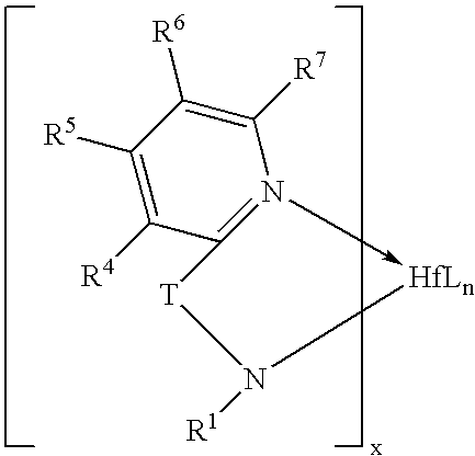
N12->[HfLn]N([R1])[T]C=1C([R4])=C([R5])C([R6])=C2[R7]
